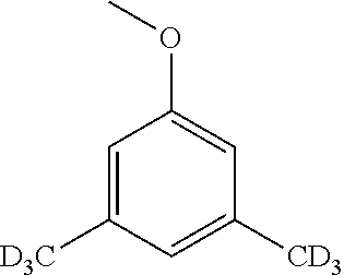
C1=C([D3C])C=C([CD3])C=C1OC
